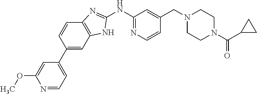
N1=CC=C(C2=CC3=C(C=C2)N=C(NC2=NC=CC(CN4CCN(C(C5CC5)=O)CC4)=C2)N3)C=C1OC
